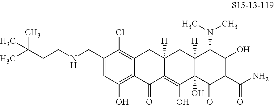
C12=C(Cl)C(CNCCC(C)(C)C)=CC(O)=C1C(=O)C1=C(O)C3(O)C([H])(CC1([H])C2)C(N(C)C)C(O)=C(C(N)=O)C3=O
